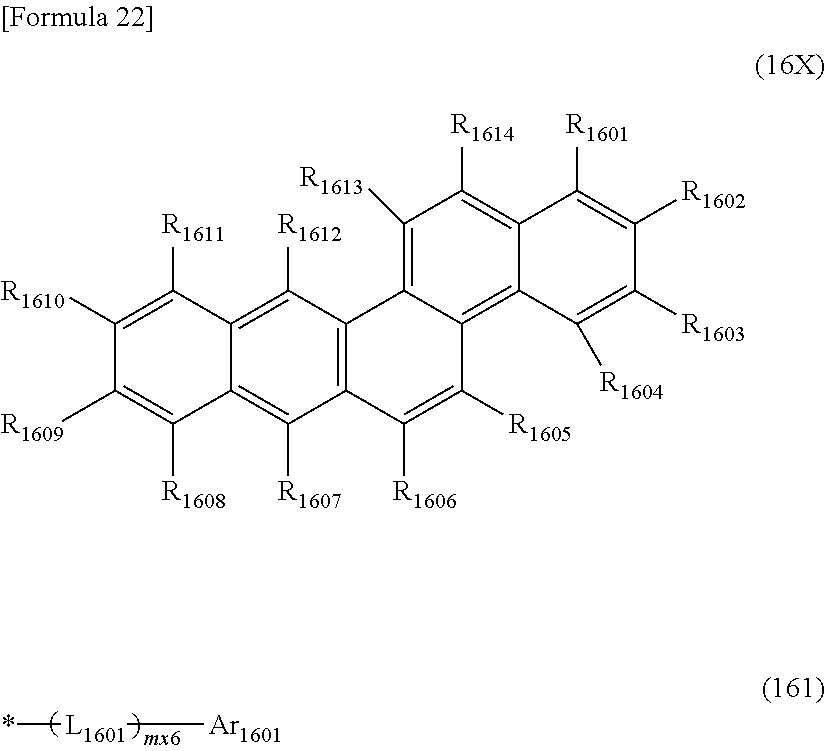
*[L1601][Ar1601].C1([R1613])=C2C(=C3C(=C1[R1614])C([R1601])=C([R1602])C([R1603])=C3[R1604])C([R1605])=C([R1606])C1=C2C([R1612])=C2C(=C1[R1607])C([R1608])=C([R1609])C([R1610])=C2[R1611]
